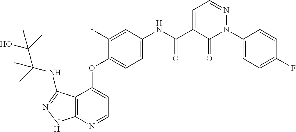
C12=C(N=CC=C1OC1=CC=C(NC(C3=CC=NN(C4=CC=C(F)C=C4)C3=O)=O)C=C1F)NN=C2NC(C(O)(C)C)(C)C
